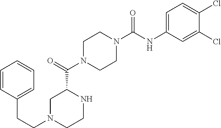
C1N(C(C2CN(CCC3=CC=CC=C3)CCN2)=O)CCN(C(NC2=CC=C(Cl)C(Cl)=C2)=O)C1
